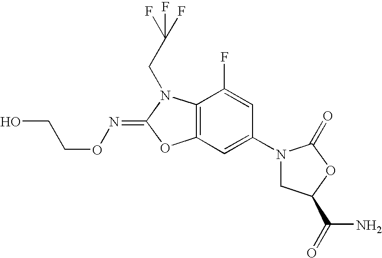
C12=C(C(F)=CC(N3CC(C(N)=O)OC3=O)=C1)N(CC(F)(F)F)C(=NOCCO)O2
